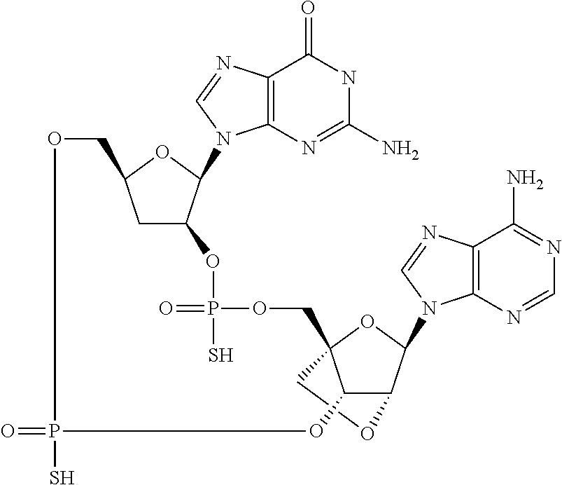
C12=C(N=C(N)NC1=O)N(C1C3CC(O1)COP(S)(=O)OC1C4C(N5C6=C(C(N)=NC=N6)N=C5)OC1(COP(S)(=O)O3)CO4)C=N2
